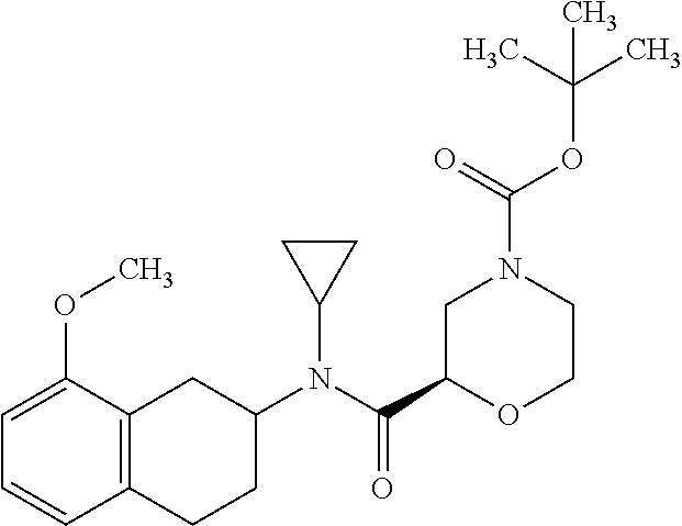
C1(N(C(C2OCCN(C(OC(C)(C)C)=O)C2)=O)C2CC2)CC2=C(CC1)C=CC=C2OC
